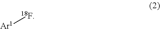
[Ar1][18F]
